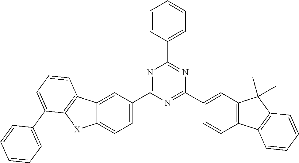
C1=CC(C2=NC(C3=CC4=C(C=C3)C3=C(C4(C)C)C=CC=C3)=NC(C3=CC=C4C(=C3)C3=C([X]4)C(C4=CC=CC=C4)=CC=C3)=N2)=CC=C1
